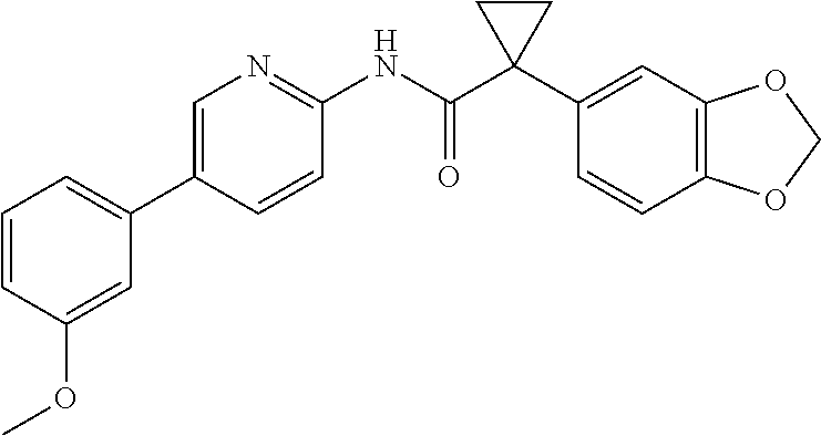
C1=C(C2=CC=CC(OC)=C2)C=CC(NC(C2(C3=CC4=C(C=C3)OCO4)CC2)=O)=N1
